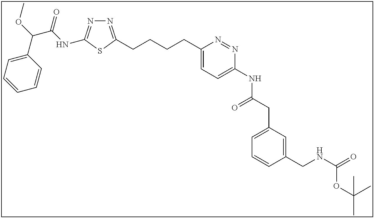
N1=C(CCCCC2=CC=C(NC(CC3=CC=CC(CNC(=O)OC(C)(C)C)=C3)=O)N=N2)SC(NC(C(C2=CC=CC=C2)OC)=O)=N1
